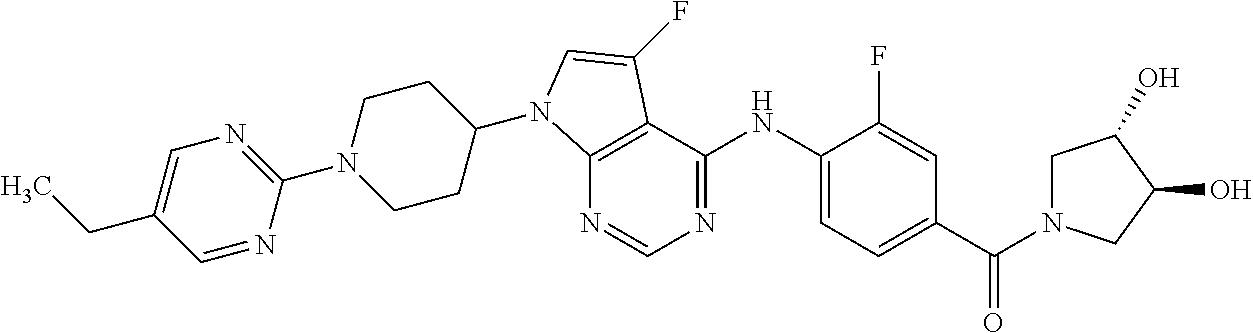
C1(N2CCC(N3C4=C(C(NC5=CC=C(C(N6CC(O)C(O)C6)=O)C=C5F)=NC=N4)C(F)=C3)CC2)=NC=C(CC)C=N1
